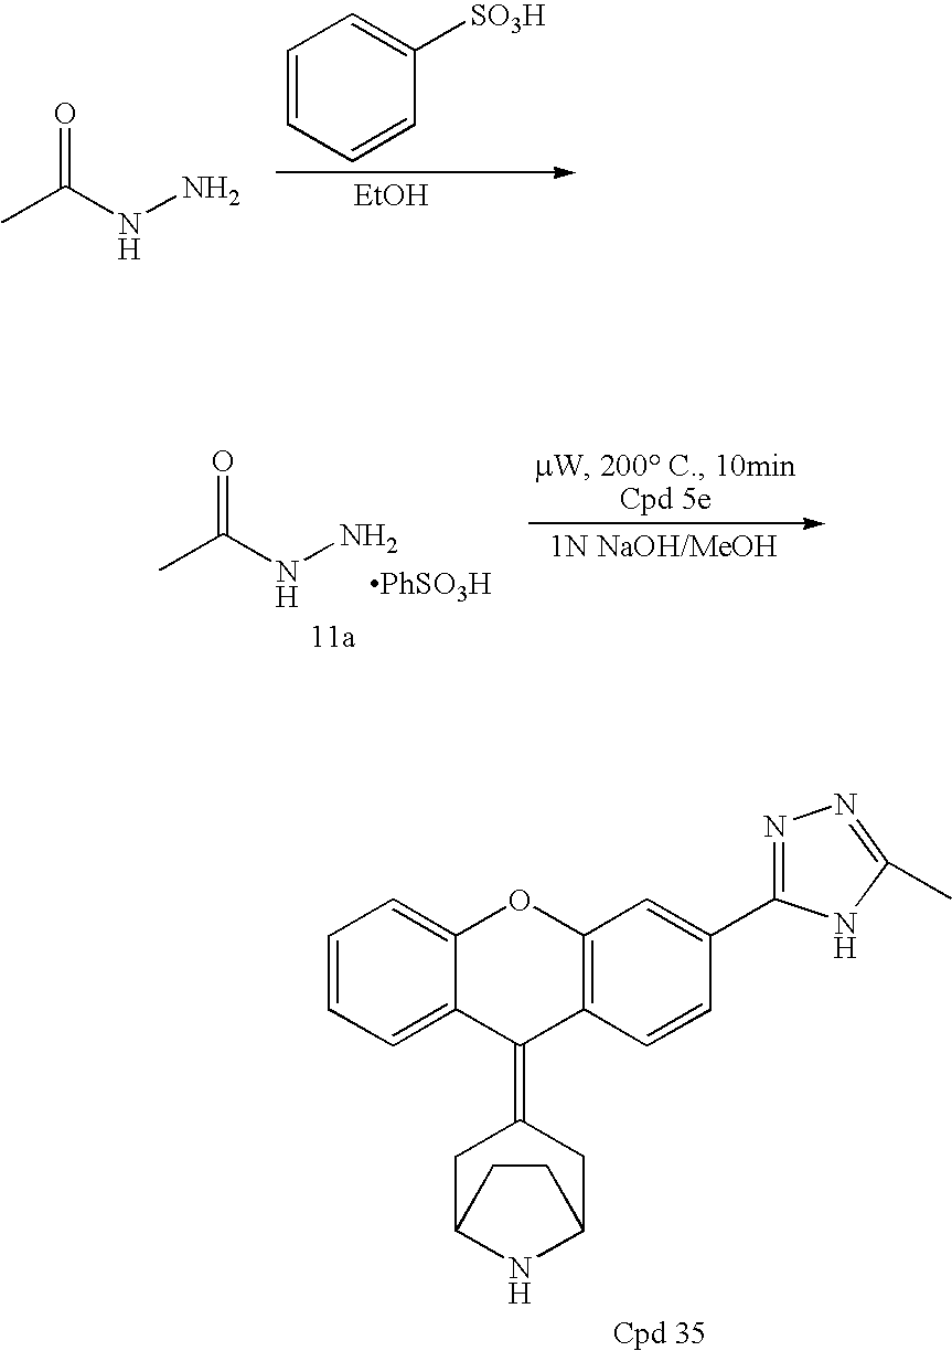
C1=CC=C2C(=C1)OC1=C(C2=C2CC3NC(C2)CC3)C=CC(C2=NN=C(C)N2)=C1.[EtOH].CC(NN)=O.C1=CC=CC([SO3H])=C1.[1N NaOH/MeOH].CC(NN)=O.[PhSO3H]
